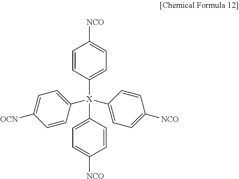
C1([X](C2=CC=C([NCO])C=C2)(C2=CC=C([NCO])C=C2)C2=CC=C([OCN])C=C2)=CC=C([NCO])C=C1
